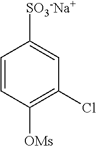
C1=CC([OMs])=C(Cl)C=C1[SO3-Na+]
